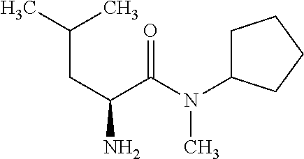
CC(C)CC(N)C(N(C)C1CCCC1)=O
